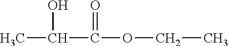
C(C)(O)C(OCC)=O
